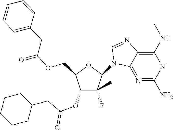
C1(N2C3=N=C(N)NC(NC)=C3N=C2)C(F)(C)C(OC(CC2CCCCC2)=O)C(COC(=O)CC2=CC=CC=C2)O1
